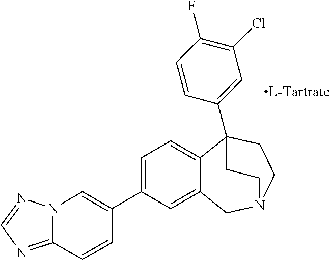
C1=C(C2=CN3C(=NC=N3)C=C2)C=C2C(=C1)C1(C3=CC(Cl)=C(F)C=C3)CCN(C2)CC1
